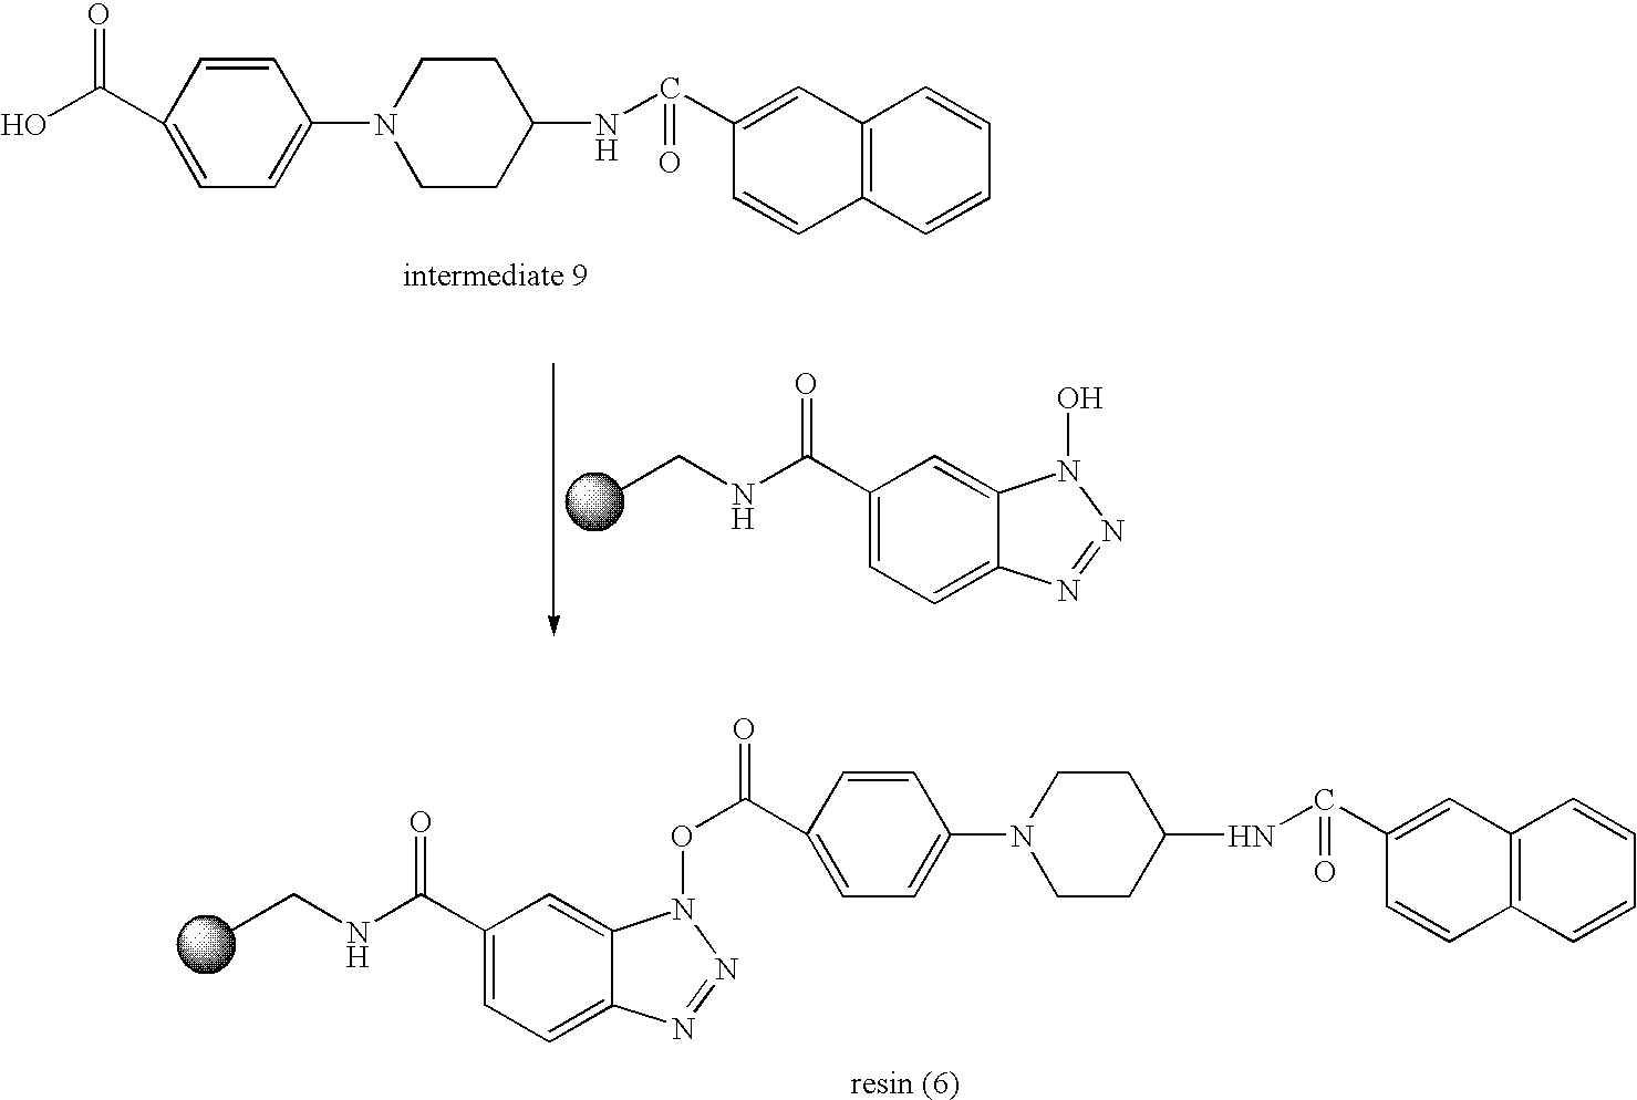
CCNC(C1=CC=C2C(=C1)N(O)N=N2)=O.C1=CC2=C(C=C1)C=CC(C(NC1CCN(C3=CC=C(C(O)=O)C=C3)CC1)=O)=C2.CCNC(C1=CC=C2C(=C1)N(OC(C1=CC=C(N3CCC(NC(C4=CC5=C(C=CC=C5)C=C4)=O)CC3)C=C1)=O)N=N2)=O
